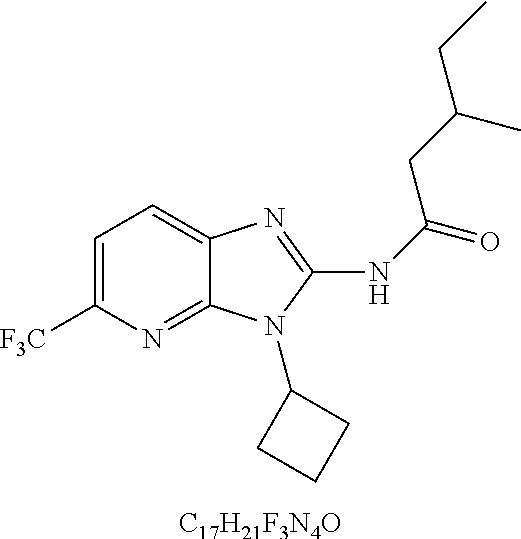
[C17H21F3N4O].C1=C([F3C])N=C2C(=C1)N=C(NC(=O)CC(CC)C)N2C1CCC1
